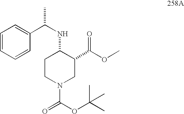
C1CN(C(=O)OC(C)(C)C)CC(C(OC)=O)C1NC(C)C1=CC=CC=C1
